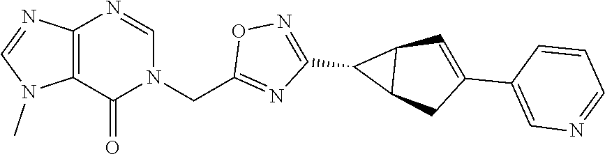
C12=C(C(=O)N(CC3=NC(C4C5C4C=C(C4=CN=CC=C4)C5)=NO3)C=N1)N(C)C=N2
